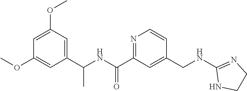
C1=C(OC)C=C(C(NC(C2=NC=CC(CNC3=NCCN3)=C2)=O)C)C=C1OC
